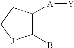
C1(B)C([A][Y])CC[J]1
